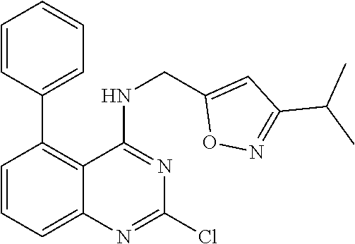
C1(C2=C3C(=CC=C2)N=C(Cl)N=C3NCC2=CC(C(C)C)=NO2)=CC=CC=C1
